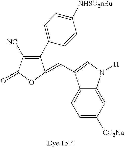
C(C1=CN([H])C2=CC([CO2Na])=CC=C21)=C1C(C2=CC=C([NHSO2nBu])C=C2)=C([NC])C(=O)O1
